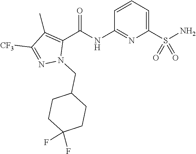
C1=CC=C(S(N)(=O)=O)N=C1NC(C1=C(C)C([CF3])=NN1CC1CCC(F)(F)CC1)=O
